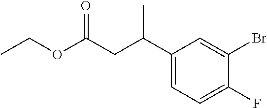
CCOC(CC(C1=CC=C(F)C(Br)=C1)C)=O
